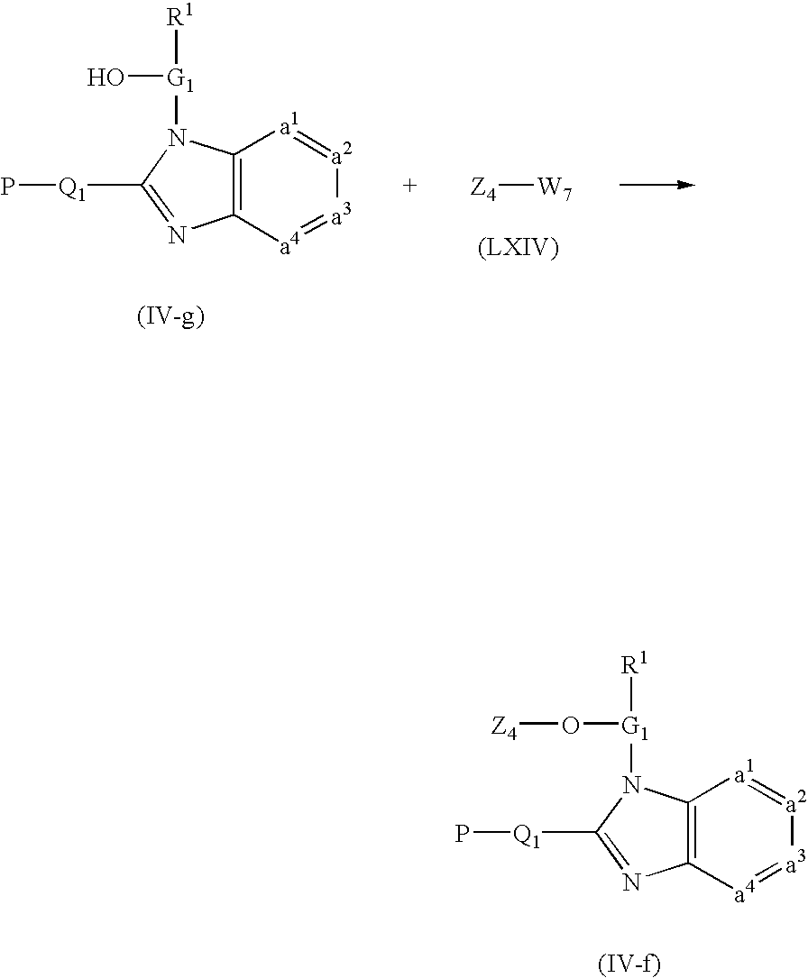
C12=C([a4]=[a3][a2]=[a1]1)N=C([Q1]P)N2[G1](O)[R1].[Z4][W7].C12=C([a4]=[a3][a2]=[a1]1)N=C([Q1]P)N2[G1](O[Z4])[R1]
